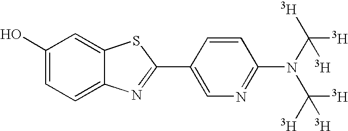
C1(O)=CC=C2C(=C1)SC(C1=CN=C(N(C([T])([T])[T])C([T])([T])[T])C=C1)=N2
